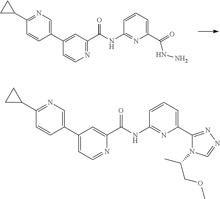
C1(C2=CN=C(C3CC3)C=C2)=CC(C(NC2=NC(C(=O)NN)=CC=C2)=O)=NC=C1.C1(C2=CN=C(C3CC3)C=C2)=CC=NC(C(NC2=NC(C3=NN=CN3C(C)COC)=CC=C2)=O)=C1
